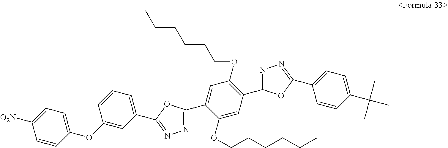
N1=C(C2=CC(OCCCCCC)=C(C3=NN=C(C4=CC=C(C(C)(C)C)C=C4)O3)C=C2OCCCCCC)OC(C2=CC=CC(OC3=CC=C([O2N])C=C3)=C2)=N1
